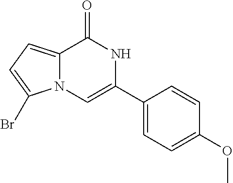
C12=CC=C(Br)N1C=C(C1=CC=C(OC)C=C1)NC2=O
